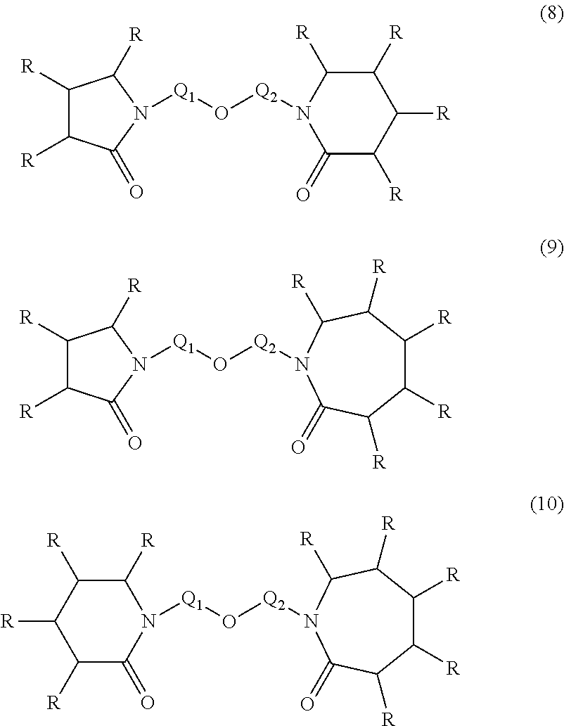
C1([R])C([R])C(=O)N([Q1]O[Q2]N2C(=O)C([R])C([R])C([R])C2[R])C1[R].[Q1](O[Q2]N1C([R])C([R])C([R])C([R])C([R])C1=O)N1C(=O)C([R])C([R])C1[R].[Q1](O[Q2]N1C([R])C([R])C([R])C([R])C([R])C1=O)N1C(=O)C([R])C([R])C([R])C1[R]
